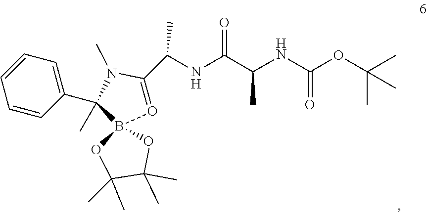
C(NC(C(NC(OC(C)(C)C)=O)C)=O)(C1=OB2(C(C3=CC=CC=C3)(C)N1C)OC(C)(C)C(C)(C)O2)C
